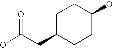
C1C(CC(O)=O)CCC(O)C1
